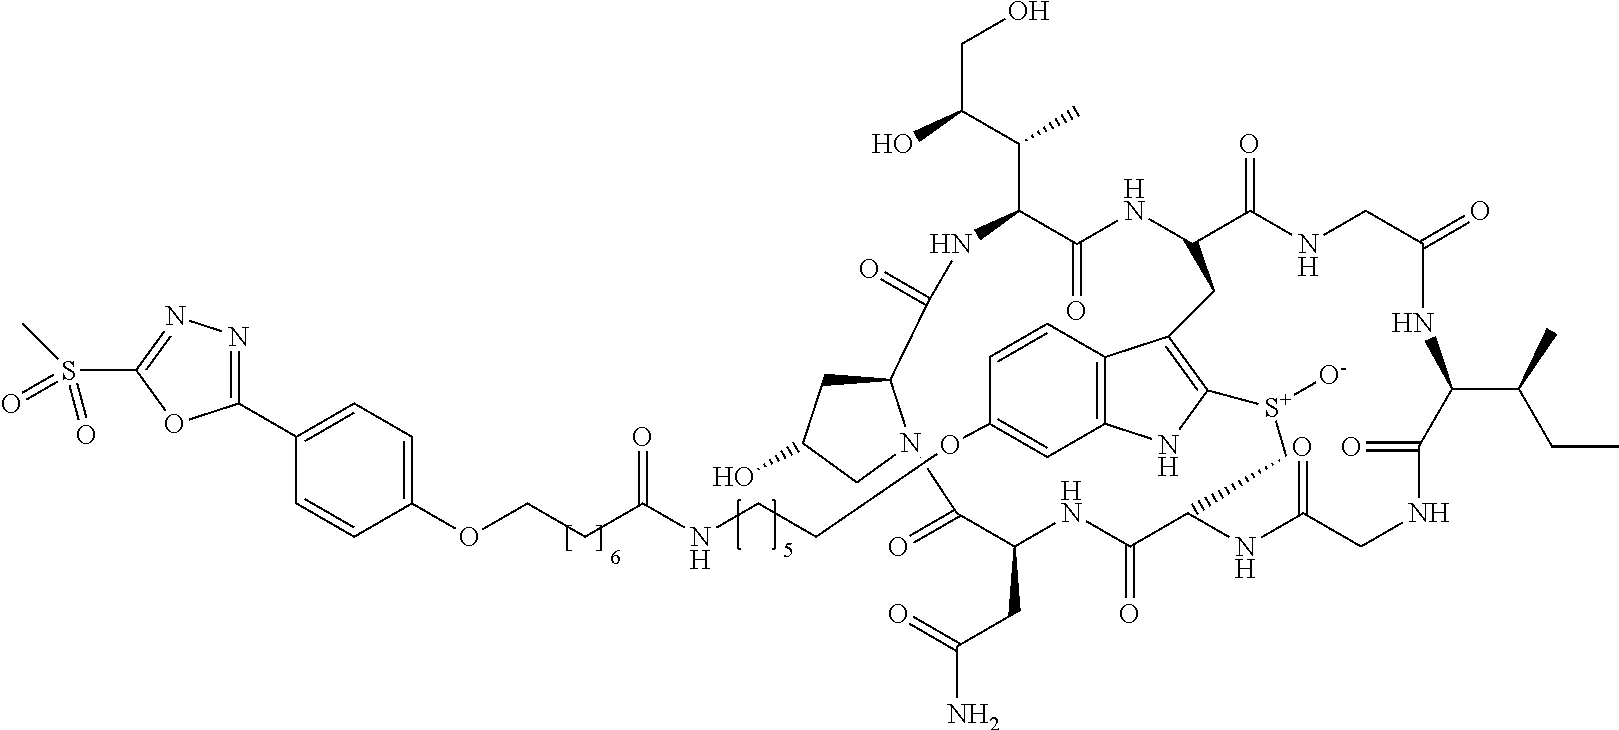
C12CC(O)CN1C(=O)C(CC(=O)N)NC(=O)C1NC(=O)CNC(=O)C(C(CC)C)NC(=O)CNC(=O)C(NC(=O)C(C(C)C(CO)O)NC2=O)CC2=C([S+]([O-])C1)NC1=C2C=CC(OCCNC(CCOC2=CC=C(C3=NN=C(S(C)(=O)=O)O3)C=C2)=O)=C1
